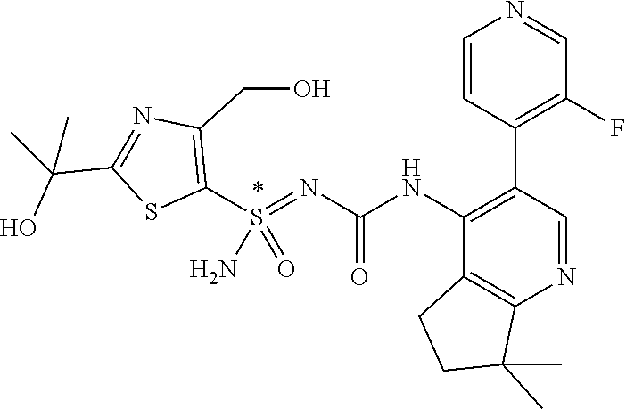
C1(C2=C(F)C=NC=C2)=C(NC(N=S(C2=C(CO)N=C(C(C)(O)C)S2)(=O)N)=O)C2=C(N=C1)C(C)(C)CC2
